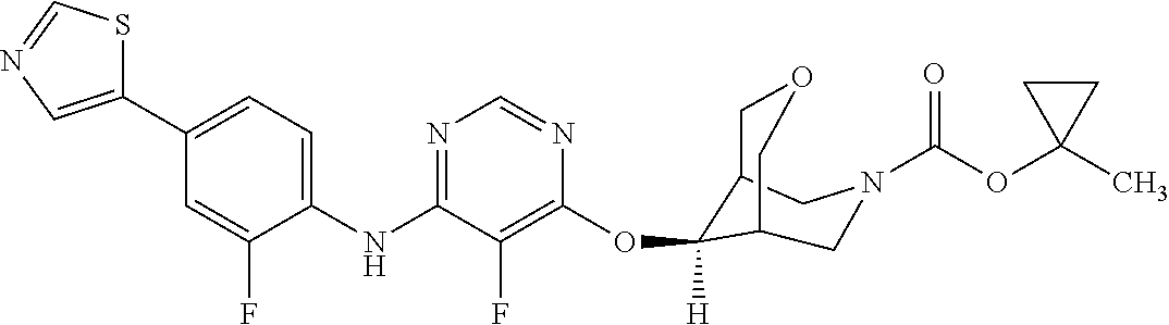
C1(NC2=NC=NC(OC3([H])C4COCC3CN(C(OC3(C)CC3)=O)C4)=C2F)=CC=C(C2=CN=CS2)C=C1F
